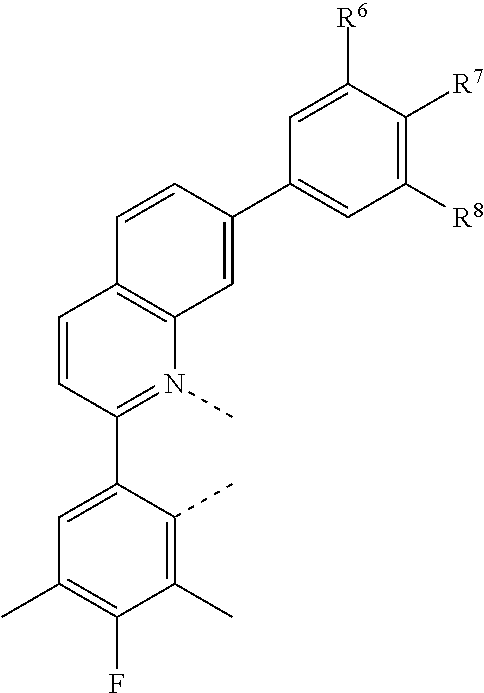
C1=C([R6])C([R7])=C([R8])C=C1C1=CC2=C(C=C1)C=CC(C1=CC(C)=C(F)C(C)=C1C)=N2C
